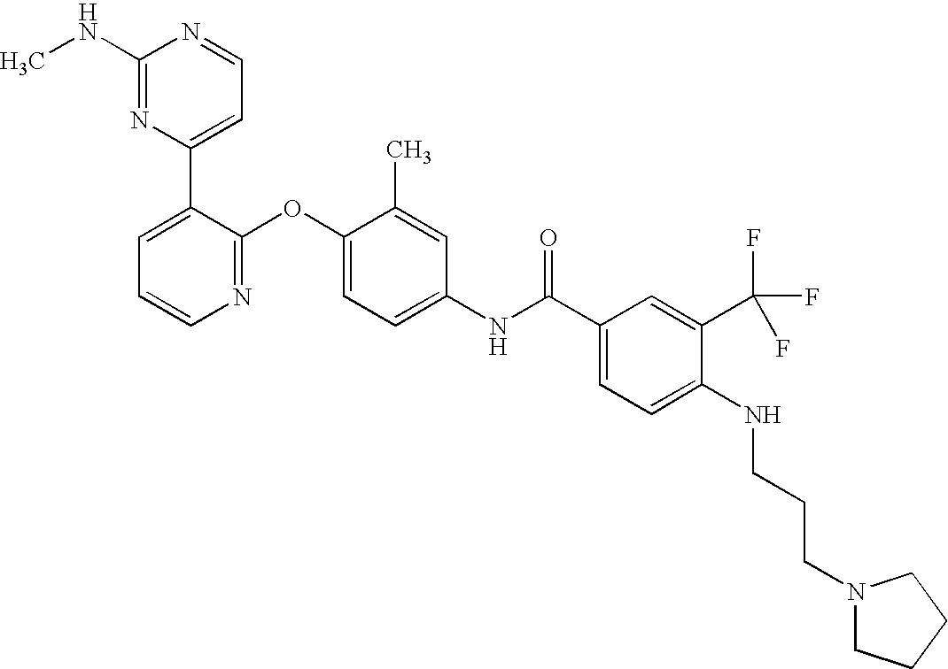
C1(NC)=NC(C2=CC=CN=C2OC2=CC=C(NC(C3=CC=C(NCCCN4CCCC4)C(C(F)(F)F)=C3)=O)C=C2C)=CC=N1
